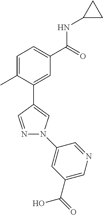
C1=C(C)C(C2=CN(C3=CC(C(O)=O)=CN=C3)N=C2)=CC(C(=O)NC2CC2)=C1
